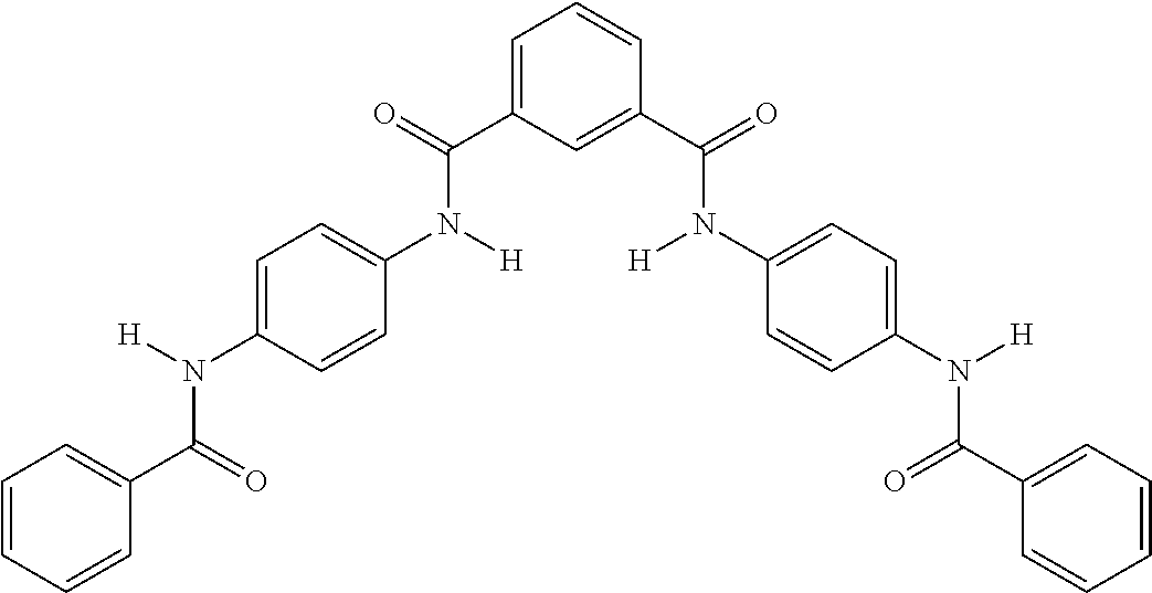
C1=CC=CC(C(=O)N([H])C2=CC=C(N([H])C(=O)C3=CC=CC(C(=O)N([H])C4=CC=C(N([H])C(=O)C5=CC=CC=C5)C=C4)=C3)C=C2)=C1
